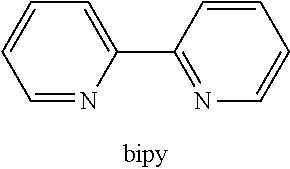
C1=NC(C2=NC=CC=C2)=CC=C1
